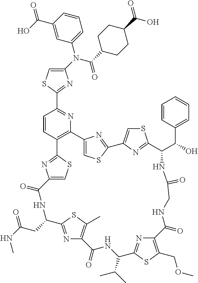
C1(N(C2=CC=CC(C(=O)O)=C2)C(=O)C2CCC(C(O)=O)CC2)=CSC(C2=NC3=C(C=C2)C2=NC(=CS2)C(=O)NC(CC(NC)=O)C2=NC(=C(C)S2)C(=O)NC(C(C)C)C2=NC(=C(COC)S2)C(=O)NCC(=O)NC(C(C2=CC=CC=C2)O)C2=NC(=CS2)C2=NC3=CS2)=N1
